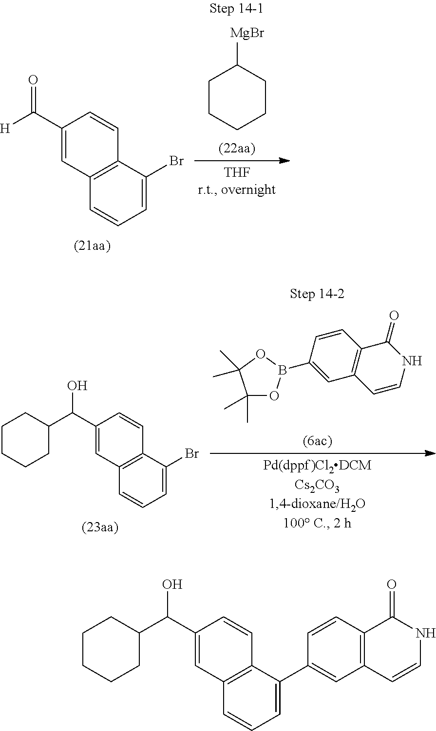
C1=C(Br)C2=C(C=C1)C=C(C([H])=O)C=C2.[MgBr]C1CCCCC1.C1=C(Br)C2=C(C=C1)C=C(C(C1CCCCC1)O)C=C2.C1(C)(C)OB(C2=CC3=C(C=C2)C(=O)NC=C3)OC1(C)C.C1=C(C2=CC3=C(C=C2)C(=O)NC=C3)C2=C(C=C1)C=C(C(C1CCCCC1)O)C=C2
